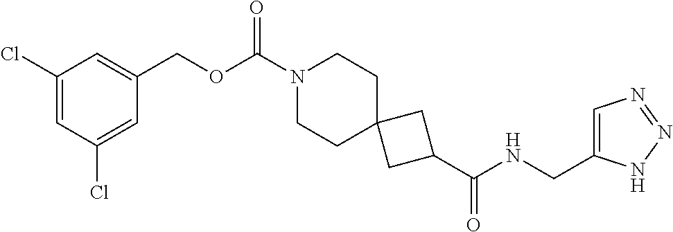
C1(C(NCC2=CN=NN2)=O)CC2(C1)CCN(C(OCC1=CC(Cl)=CC(Cl)=C1)=O)CC2
